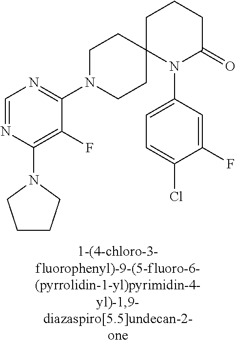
C1=NC(N2CCCC2)=C(F)C(N2CCC3(CC2)N(C2=CC=C(Cl)C(F)=C2)C(=O)CCC3)=N1
